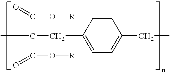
C1=CC(CC(C)(C(O[R])=O)C(O[R])=O)=CC=C1CC
